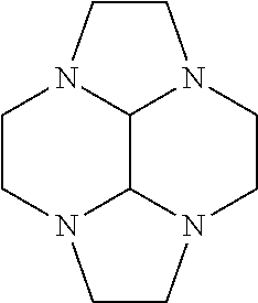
C1CN2CCN3CCN4CCN1C4C23
